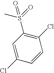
C1=CC(Cl)=CC(S(=O)(C)=O)=C1Cl
